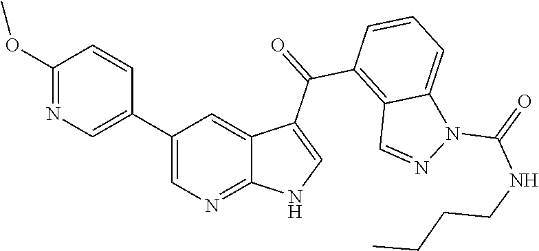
C1(C2=CN=C(OC)C=C2)=CN=C2C(=C1)C(C(=O)C1=C3C(=CC=C1)N(C(NCCCC)=O)N=C3)=CN2
